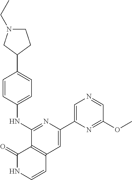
C1(=O)NC=CC2=C1C(NC1=CC=C(C3CN(CC)CC3)C=C1)=NC(C1=CN=CC(OC)=N1)=C2
